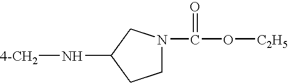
N1(C(=O)O[C2H5])CCC(N[4-CH2])C1
